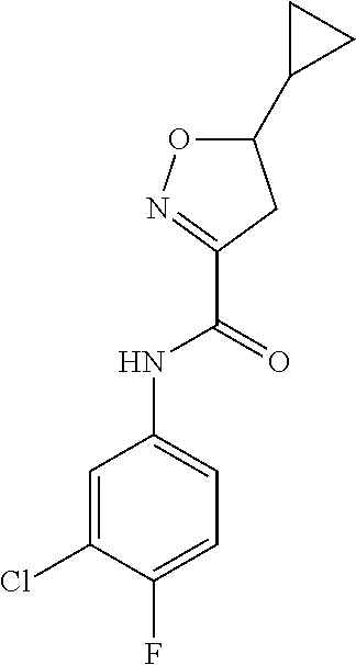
C1(NC(C2=NOC(C3CC3)C2)=O)=CC=C(F)C(Cl)=C1
